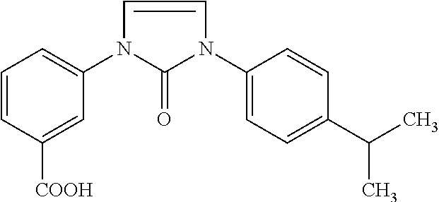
C1=CC([COOH])=CC(N2C(=O)N(C3=CC=C(C(C)C)C=C3)C=C2)=C1
